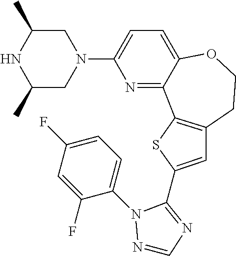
C1(C)CN(C2=CC=C3C(=N2)C2=C(CCO3)C=C(C3=NC=NN3C3=CC=C(F)C=C3F)S2)CC(C)N1
